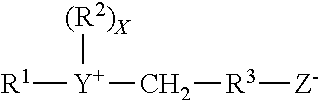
[R1][Y](C[R3][Z-])[(R2)X]
